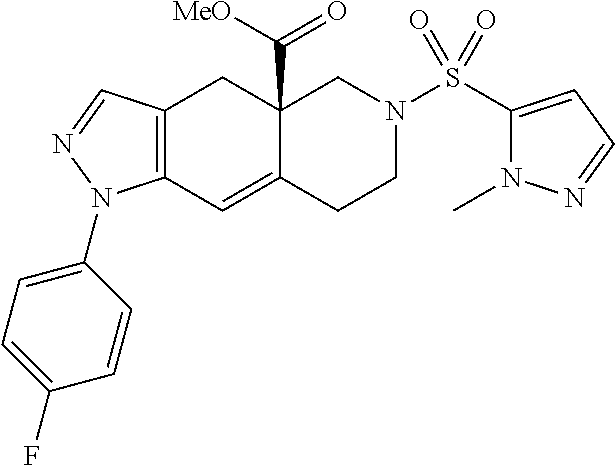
C12=C(C=C3C(C([MeO])=O)(C1)CN(S(C1=CC=NN1C)(=O)=O)CC3)N(C1=CC=C(F)C=C1)N=C2
